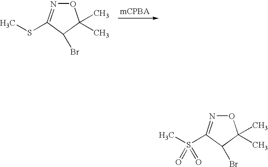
CSC1=NOC(C)(C)C1Br.CS(C1=NOC(C)(C)C1Br)(=O)=O
